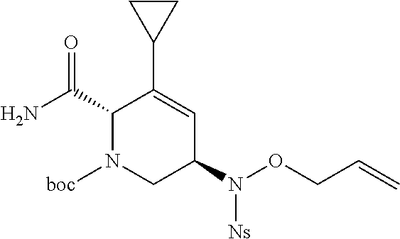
C1(C(N)=O)N([boc])CC(N([Ns])OCC=C)C=C1C1CC1
